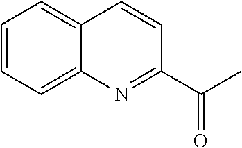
C1=CC=C2C(=C1)C=CC(C(C)=O)=N2
